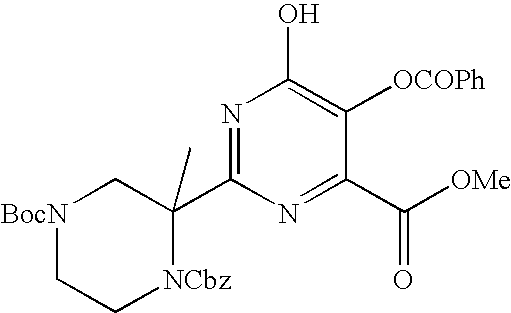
[BocN]1CC[NCbz]C(C2=NC(O)=C([OCOPh])C(C([OMe])=O)=N2)(C)C1
